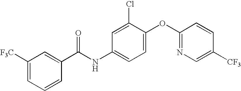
C1([F3C])=CC=CC(C(NC2=CC=C(OC3=NC=C([CF3])C=C3)C(Cl)=C2)=O)=C1
